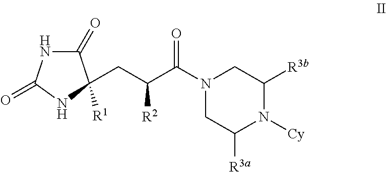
C1C([R3a])N([Cy])C([R3b])CN1C(C(CC1([R1])C(=O)NC(=O)N1)[R2])=O
